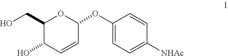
C1(CO)C(O)C=CC(OC2=CC=C([NHAc])C=C2)O1
